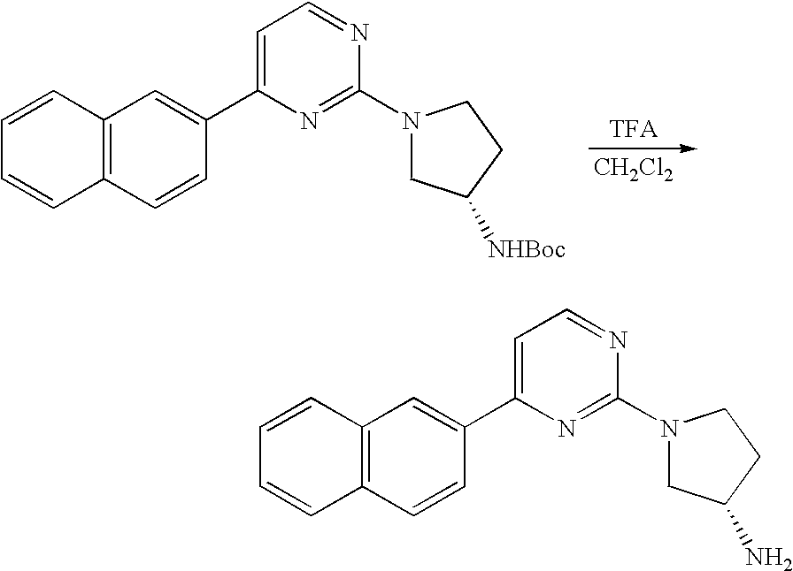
C1=CC2=C(C=C1)C=CC(C1=CC=NC(N3CC([NHBoc])CC3)=N1)=C2.[CH2Cl2].C1=CC2=C(C=C1)C=CC(C1=CC=NC(N3CC(N)CC3)=N1)=C2
